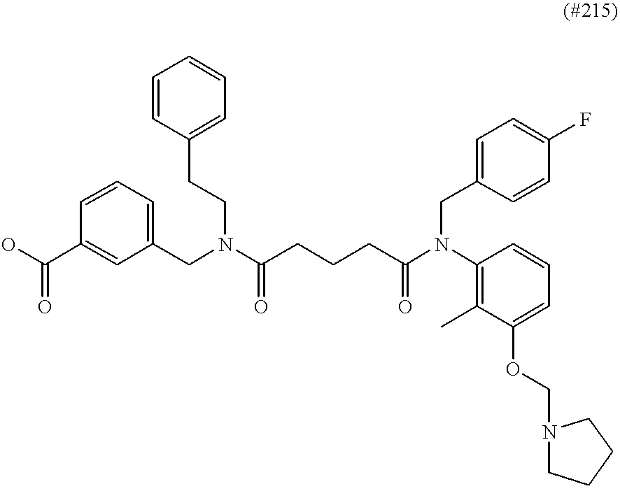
N(C(CCCC(=O)N(C1=C(C)C(OCN2CCCC2)=CC=C1)CC1=CC=C(F)C=C1)=O)(CCC1=CC=CC=C1)CC1=CC=CC(C(O)=O)=C1
